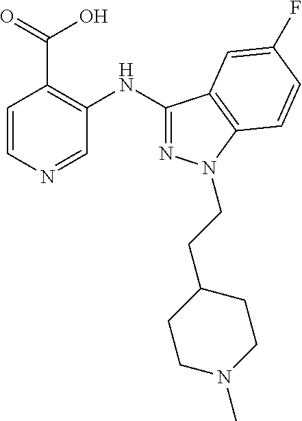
C1N(C)CCC(CCN2N=C(NC3=C(C(=O)O)C=CN=C3)C3=C2C=CC(F)=C3)C1
